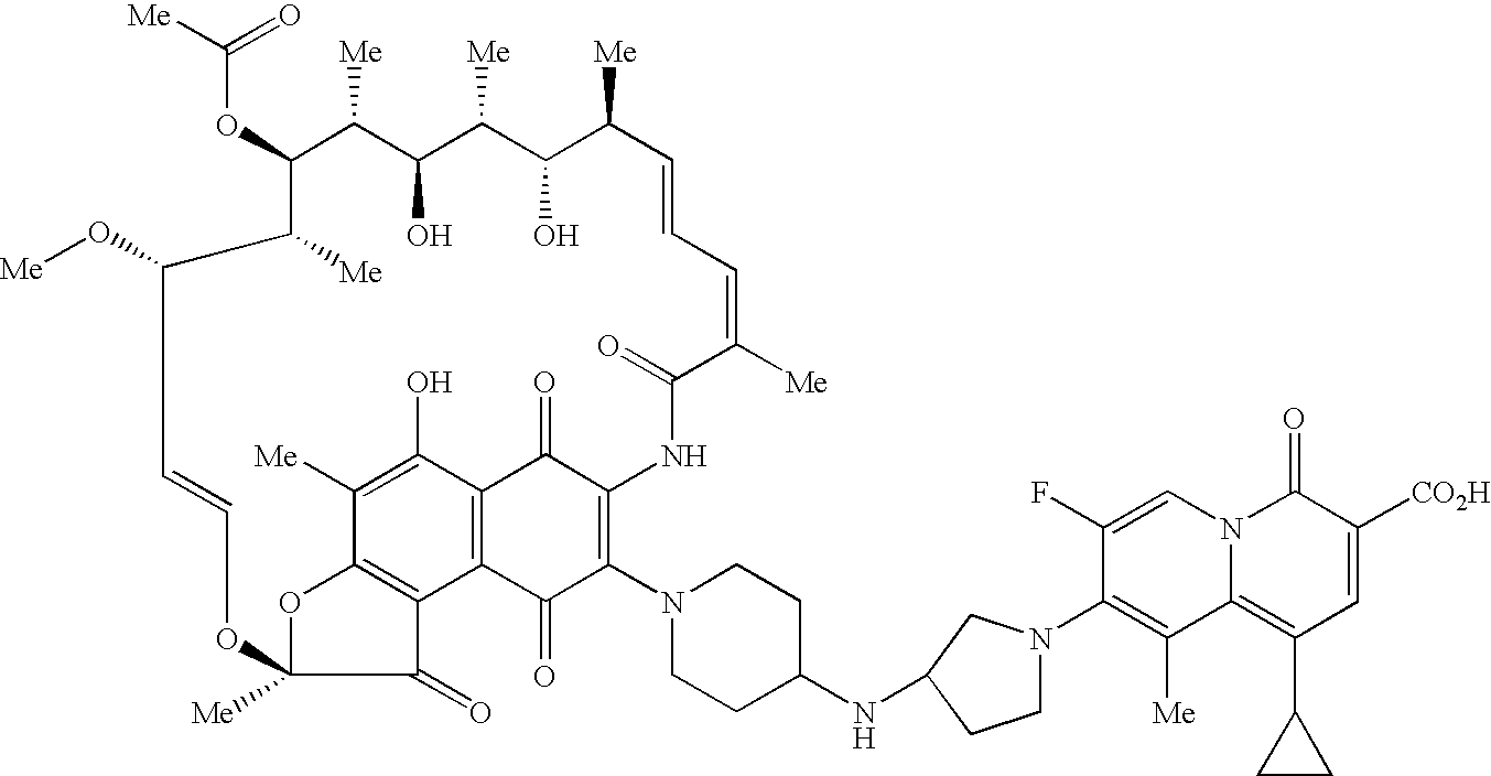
C(OC1C([Me])C(O)C([Me])C(O)C([Me])C=CC=C([Me])C(=O)NC2=C(N3CCC(NC4CCN(C5=C([Me])C6=C(C7CC7)C=C([CO2H])C(=O)N6C=C5F)C4)CC3)C(=O)C3=C(C2=O)C(O)=C([Me])C2=C3C(=O)C([Me])(O2)OC=CC(O[Me])C1[Me])([Me])=O
